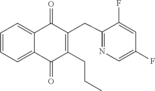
C1=CC=C2C(=C1)C(=O)C(CC1=NC=C(F)C=C1F)=C(CCC)C2=O
